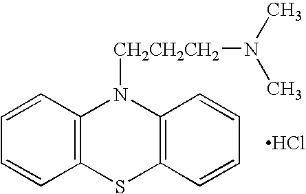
C12=C(C=CC=C1)N([CH2CH2CH2]N(C)C)C1=C(S2)C=CC=C1.Cl
